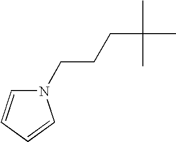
N1(CCCC(C)(C)C)C=CC=C1
